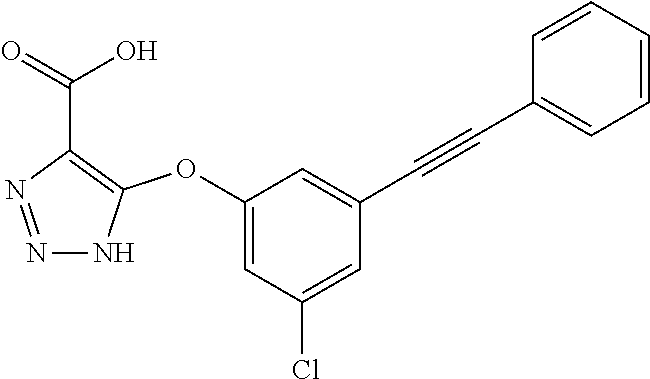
C1(OC2=C(C(=O)O)N=NN2)=CC(Cl)=CC(C#CC2=CC=CC=C2)=C1
